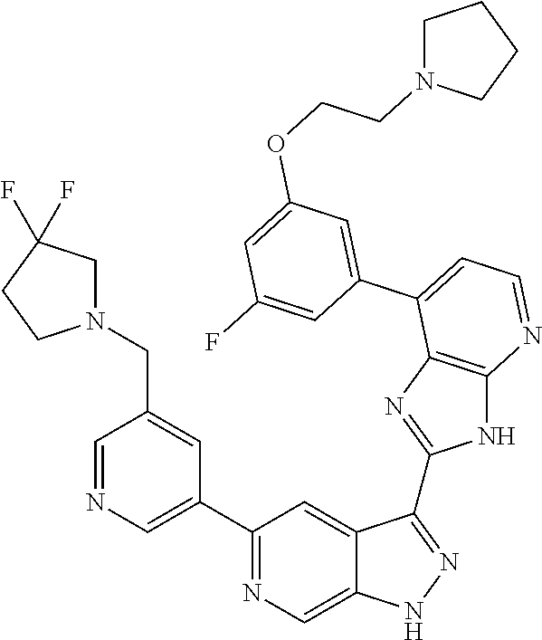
C1(C2=NC=C3C(=C2)C(C2=NC4=C(N2)N=CC=C4C2=CC(OCCN4CCCC4)=CC(F)=C2)=NN3)=CN=CC(CN2CC(F)(F)CC2)=C1
